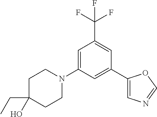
C1=C(N2CCC(CC)(O)CC2)C=C(C2=CN=CO2)C=C1C(F)(F)F
